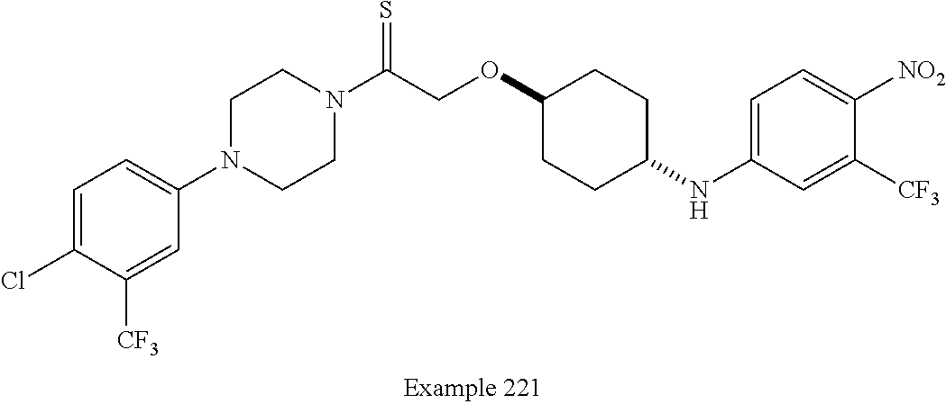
C1=C(Cl)C([CF3])=CC(N2CCN(C(COC3CCC(NC4=CC=C([NO2])C([CF3])=C4)CC3)=S)CC2)=C1
